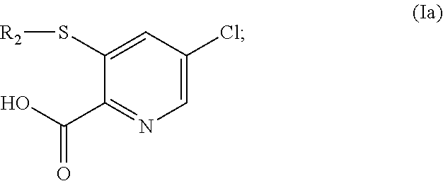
S(C1=CC(Cl)=CN=C1C(O)=O)[R2]
